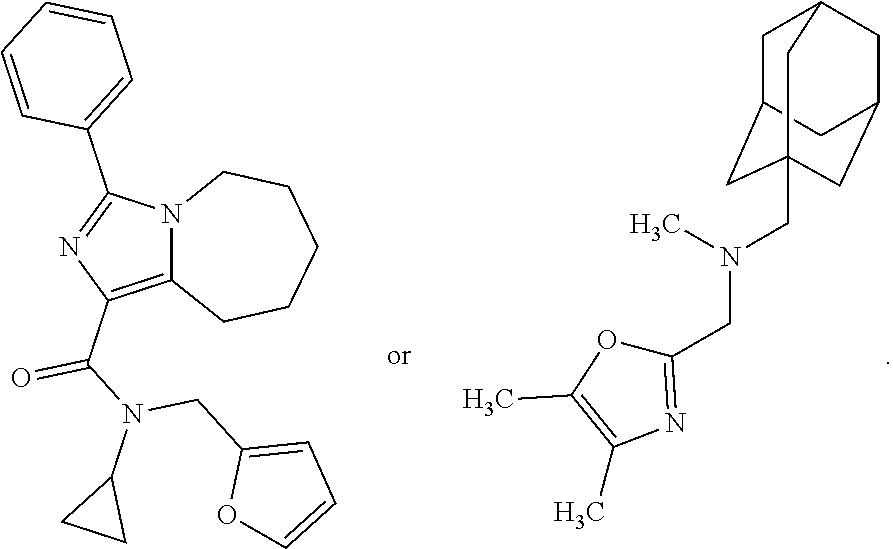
C1C2CC3(CN(CC4=NC(C)=C(C)O4)C)CC(CC1C3)C2.N12C(=C(C(N(C3CC3)CC3=CC=CO3)=O)N=C1C1=CC=CC=C1)CCCCC2
